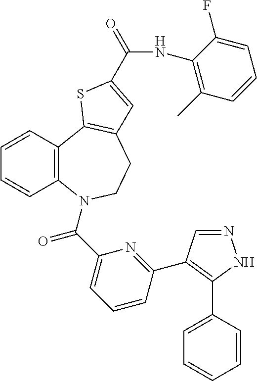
N1=CC(C2=NC(C(=O)N3C4=C(C=CC=C4)C4=C(CC3)C=C(C(=O)NC3=C(C)C=CC=C3F)S4)=CC=C2)=C(C2=CC=CC=C2)N1
